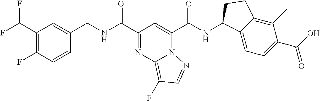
C1(C(F)F)=C(F)C=CC(CNC(C2=NC3=C(F)C=NN3C(C(NC3C4=CC=C(C(=O)O)C(C)=C4CC3)=O)=C2)=O)=C1
